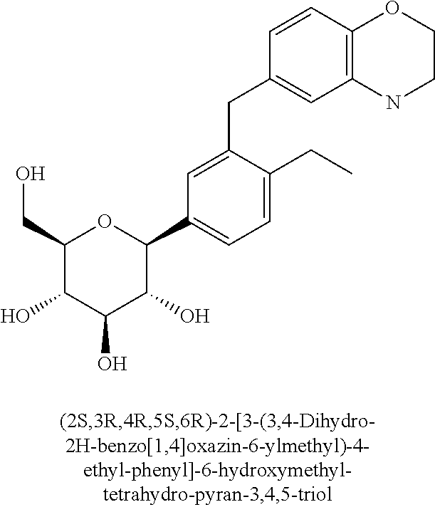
C1(CO)C(O)C(O)C(O)C(C2=CC=C(CC)C(CC3=CC4=C(C=C3)OCCN4)=C2)O1
